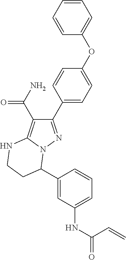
C1(C(N)=O)=C2N(N=C1C1=CC=C(OC3=CC=CC=C3)C=C1)C(C1=CC(NC(C=C)=O)=CC=C1)CCN2
